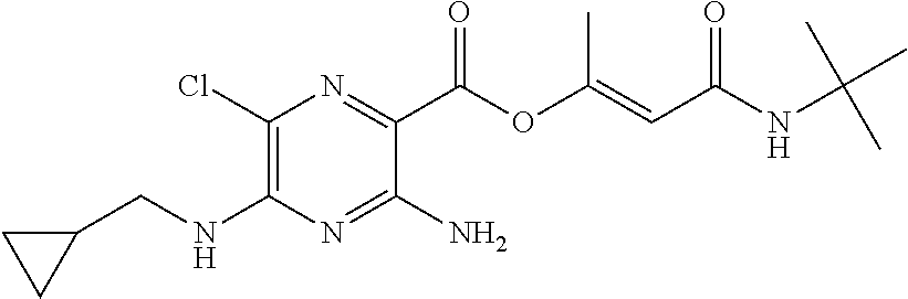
C1(Cl)=C(NCC2CC2)N=C(N)C(C(OC(=CC(NC(C)(C)C)=O)C)=O)=N1
